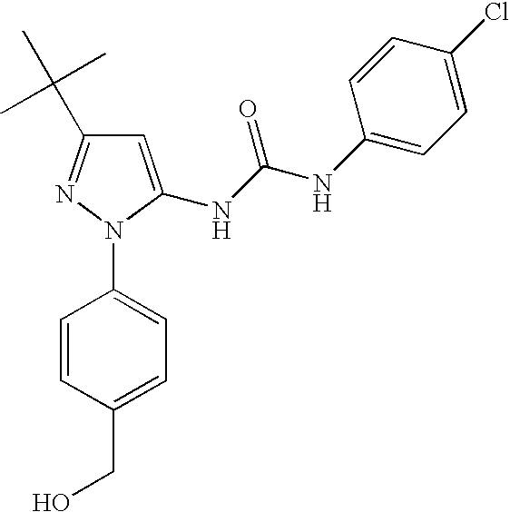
C1=C(NC(NC2=CC=C(Cl)C=C2)=O)N(C2=CC=C(CO)C=C2)N=C1C(C)(C)C
